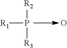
[R1]P([R2])[R3].O
